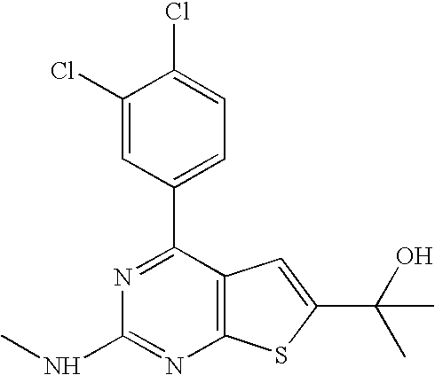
N1=C(C2=CC=C(Cl)C(Cl)=C2)C2=C(N=C1NC)SC(C(O)(C)C)=C2
